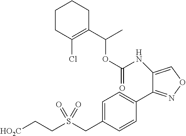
O(C(NC1=CON=C1C1=CC=C(CS(CC[HO2C])(=O)=O)C=C1)=O)C(C1=C(Cl)CCCC1)C
